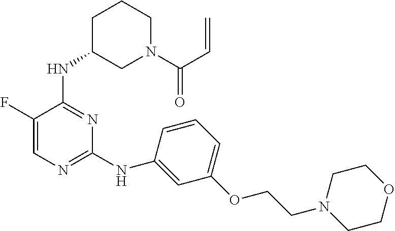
N(C1=NC=C(F)C(NC2CN(C(C=C)=O)CCC2)=N1)C1=CC(OCCN2CCOCC2)=CC=C1
